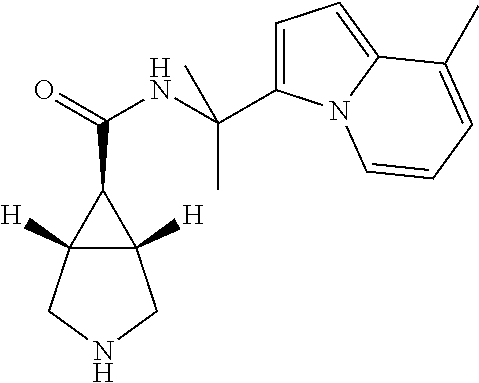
C12([H])C([H])(CNC1)C2C(=O)NC(C)(C)C1=CC=C2N1C=CC=C2C
